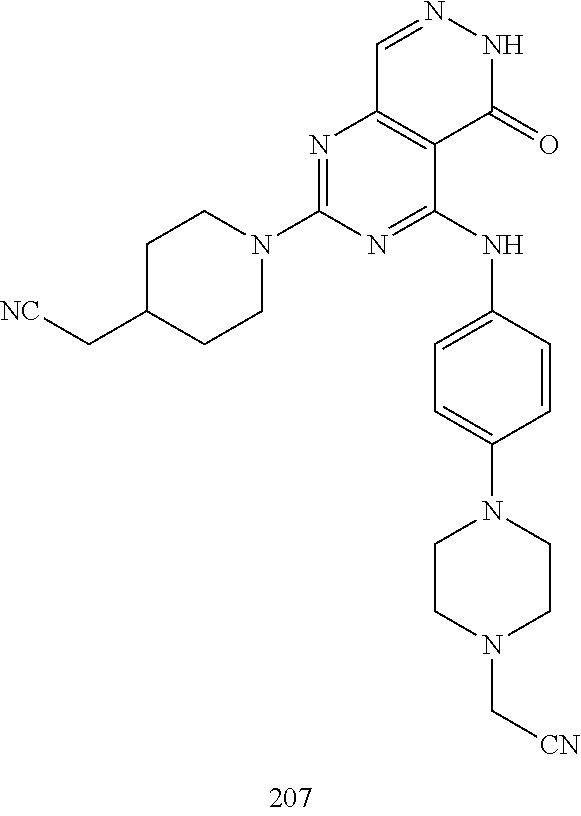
C1=NNC(=O)C2=C1N=C(N1CCC(C[NC])CC1)N=C2NC1=CC=C(N2CCN(C[CN])CC2)C=C1
